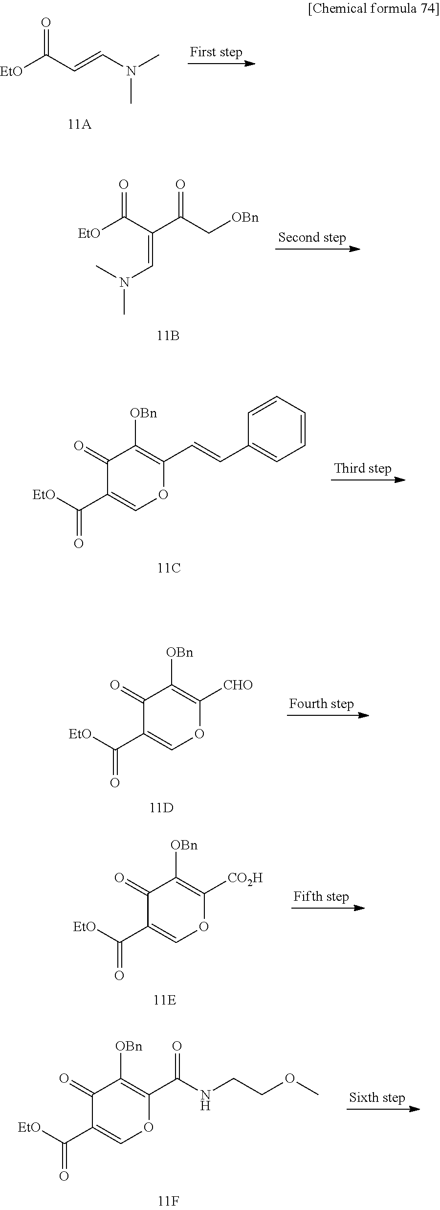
[EtO]C(C=CN(C)C)=O.[EtO]C(C(C(C[OBn])=O)=CN(C)C)=O.C1(=O)C([OBn])=C(C=CC2=CC=CC=C2)OC=C1C([EtO])=O.C1(=O)C([OBn])=C([CHO])OC=C1C([EtO])=O.C1(=O)C([OBn])=C([CO2H])OC=C1C([EtO])=O.C1(=O)C([OBn])=C(C(NCCOC)=O)OC=C1C([EtO])=O
